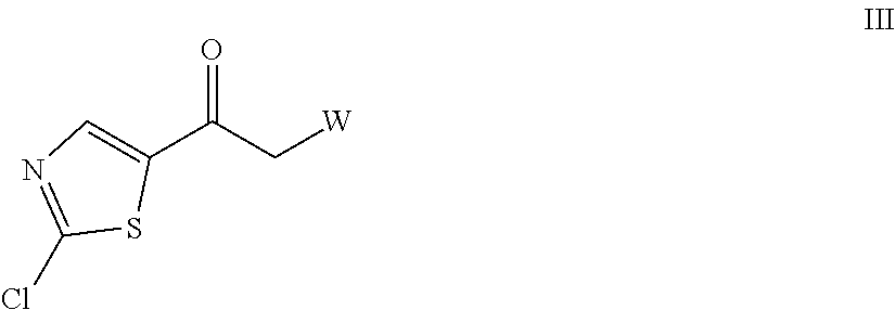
C1(C(C[W])=O)=CN=C(Cl)S1
